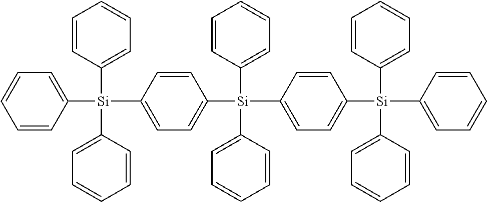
C1=CC=CC([Si](C2=CC=C([Si](C3=CC=C([Si](C4=CC=CC=C4)(C4=CC=CC=C4)C4=CC=CC=C4)C=C3)(C3=CC=CC=C3)C3=CC=CC=C3)C=C2)(C2=CC=CC=C2)C2=CC=CC=C2)=C1
